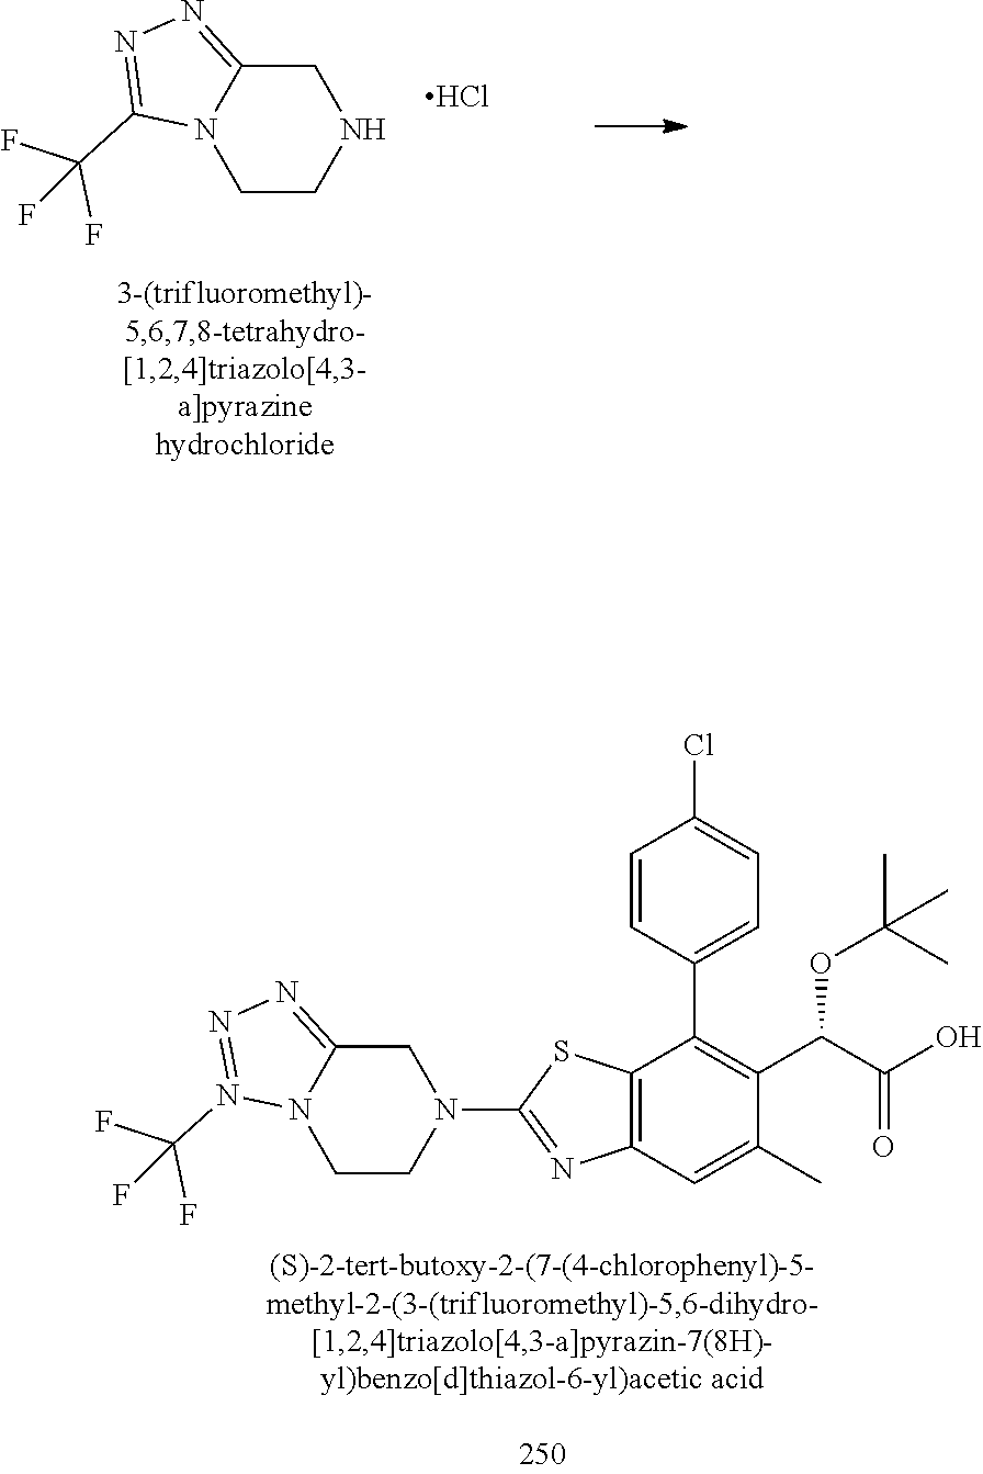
C1(N2CC3=NN=N(C(F)(F)F)N3CC2)=NC2=C(S1)C(C1=CC=C(Cl)C=C1)=C(C(C(=O)O)OC(C)(C)C)C(C)=C2.N1CC2=NN=C(C(F)(F)F)N2CC1.Cl
